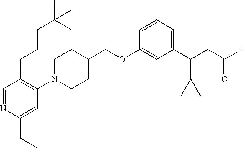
C1(OCC2CCN(C3=C(CCCC(C)(C)C)C=NC(CC)=C3)CC2)=CC(C(CC(O)=O)C2CC2)=CC=C1
